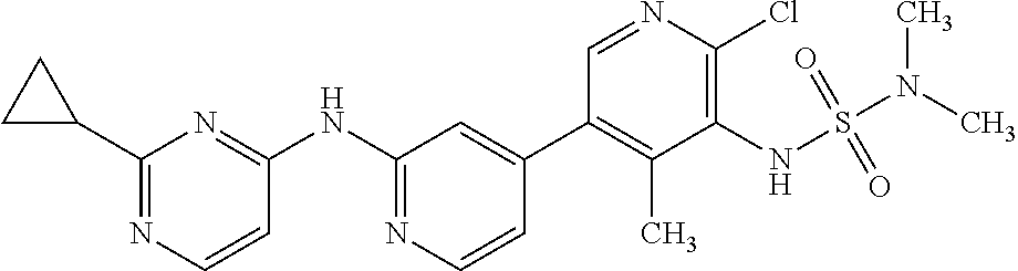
C1(C2CC2)=NC=CC(NC2=NC=CC(C3=C(C)C(NS(N(C)C)(=O)=O)=C(Cl)N=C3)=C2)=N1
